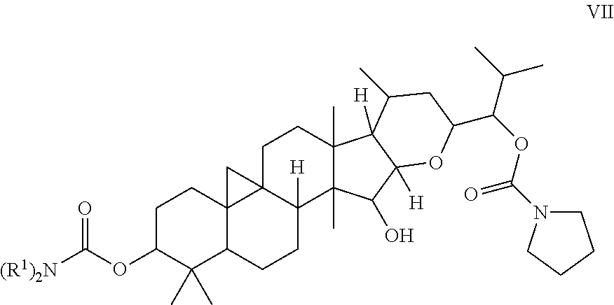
C1C(OC([(R1)2N])=O)C(C)(C)C2C3(C1)C1(C([H])(CC2)C2(C)C(C)(CC1)C1([H])C([H])(C2O)OC(C(OC(=O)N2CCCC2)C(C)C)CC1C)C3
